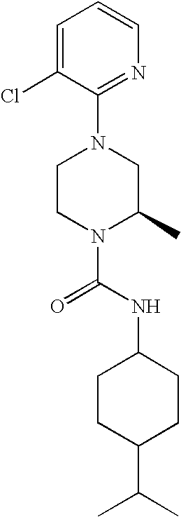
N1(C(NC2CCC(C(C)C)CC2)=O)C(C)CN(C2=NC=CC=C2Cl)CC1
